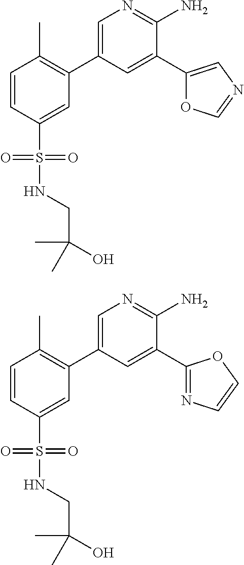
C1=CC(S(NCC(O)(C)C)(=O)=O)=CC(C2=CN=C(N)C(C3=CN=CO3)=C2)=C1C.C1=CC(S(NCC(O)(C)C)(=O)=O)=CC(C2=CN=C(N)C(C3=NC=CO3)=C2)=C1C
